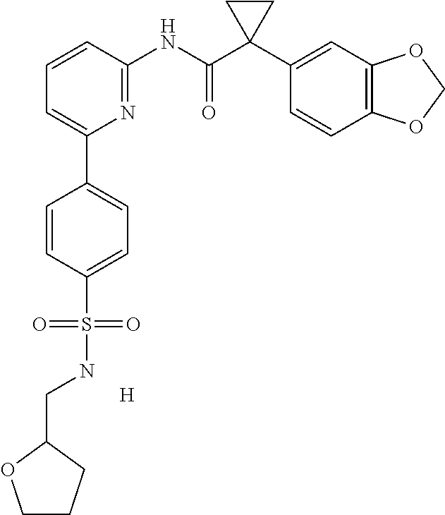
C1=CC(NC(C2(C3=CC4=C(C=C3)OCO4)CC2)=O)=NC(C2=CC=C(S(=O)(=O)NCC3OCCC3)C=C2)=C1.[H]
